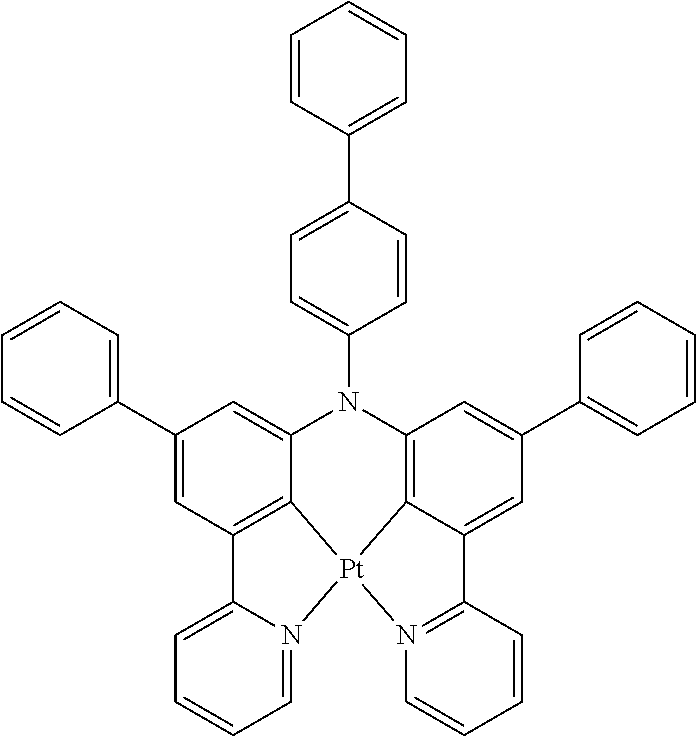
C1(C2=CC=CC=C2)=CC2=C3C(=C1)N(C1=CC=C(C4=CC=CC=C4)C=C1)C1=C4C(=CC(C5=CC=CC=C5)=C1)C1=N([Pt]34N3=CC=CC=C23)C=CC=C1
